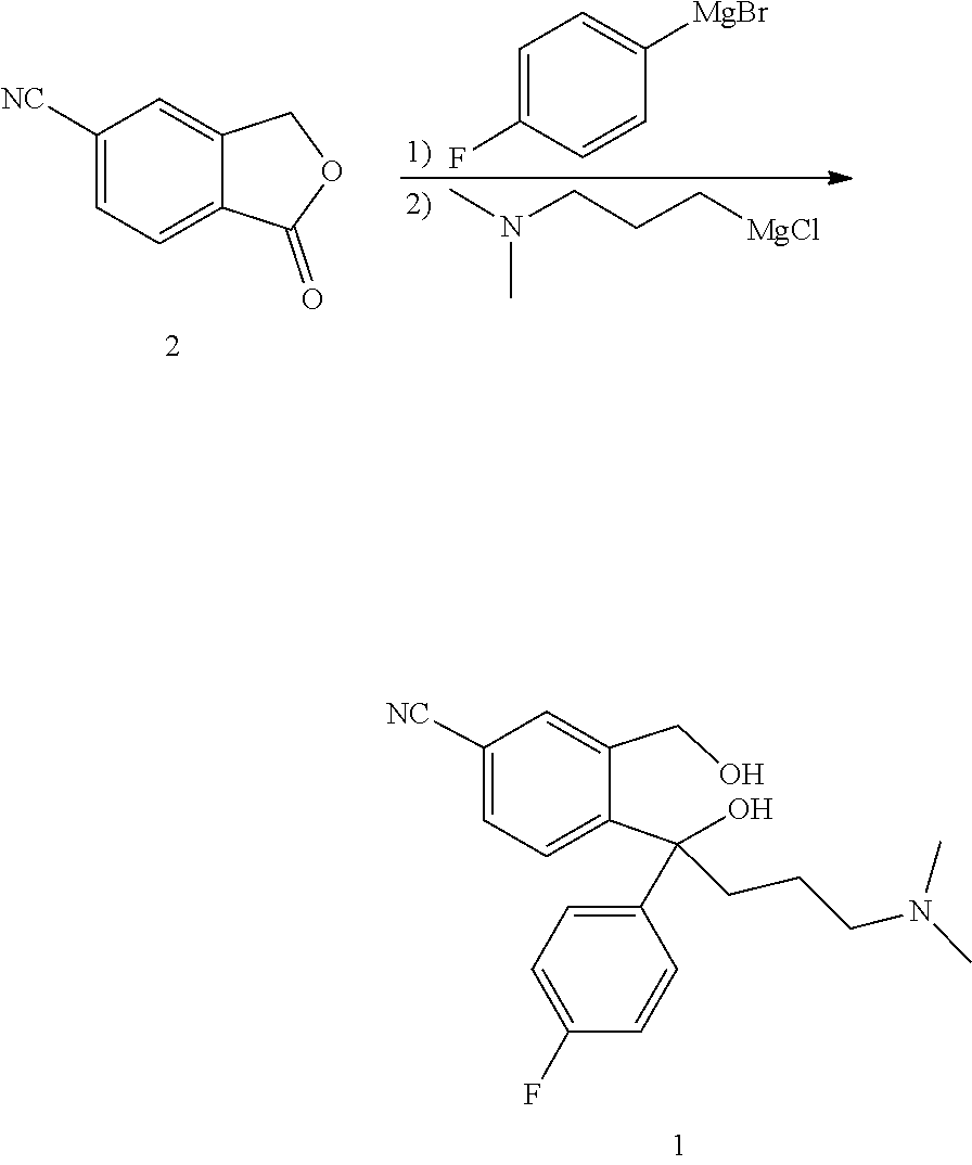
C1=CC([MgBr])=CC=C1F.CN(CCC[MgCl])C.C1=C([NC])C=C2COC(=O)C2=C1.C1(C(O)(CCCN(C)C)C2=CC=C(F)C=C2)=CC=C([NC])C=C1CO
